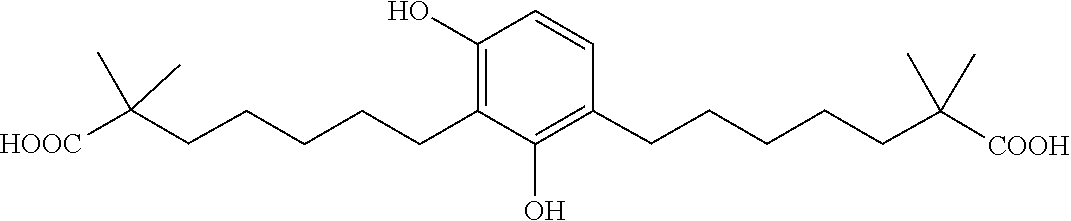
C1=CC(CCCCCC(C)(C)[COOH])=C(O)C(CCCCCC(C)(C)[HOOC])=C1O
